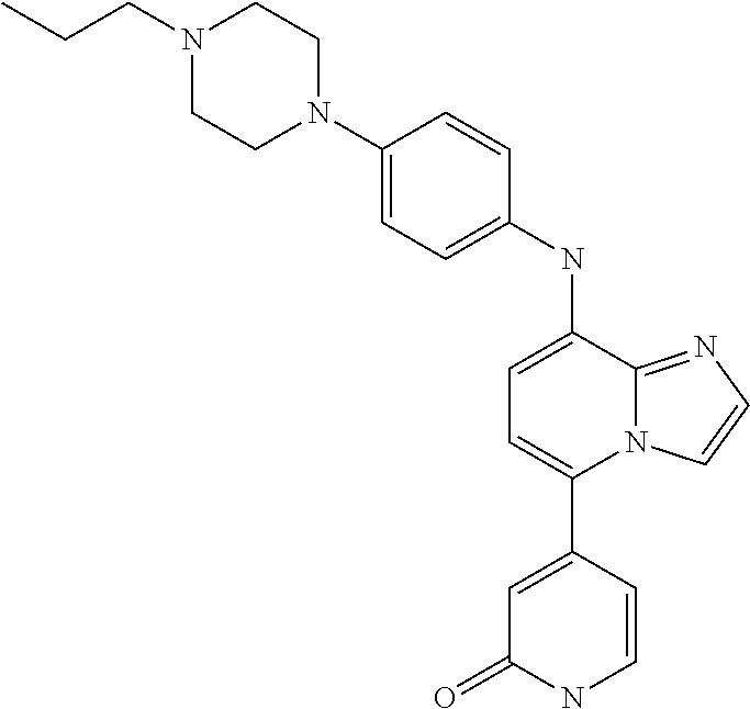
C1(C2=CC=C(NC3=CC=C(N4CCN(CCC)CC4)C=C3)C3=NC=CN23)=CC(=O)NC=C1
